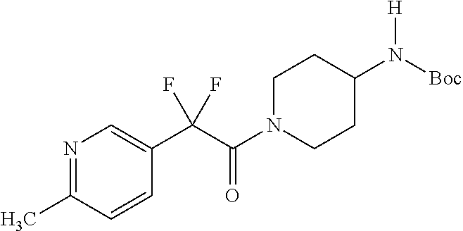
N1=C(C)C=CC(C(C(N2CCC(N([Boc])[H])CC2)=O)(F)F)=C1
